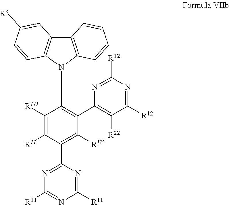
C1([RIII])=C([RII])C(C2=NC([R11])=NC([R11])=N2)=C([RIV])C(C2=C([R22])C([R12])=NC([R12])=N2)=C1N1C2=C(C3=C1C=CC=C3)C=C([Rc])C=C2
